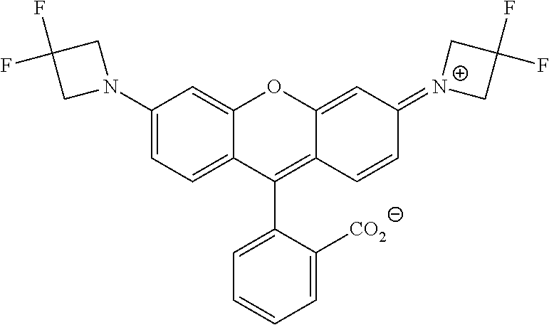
C1(N2CC(F)(F)C2)=CC=C2C(=C1)OC1=CC(=[N+]3CC(F)(F)C3)C=CC1=C2C1=CC=CC=C1[CO2]
